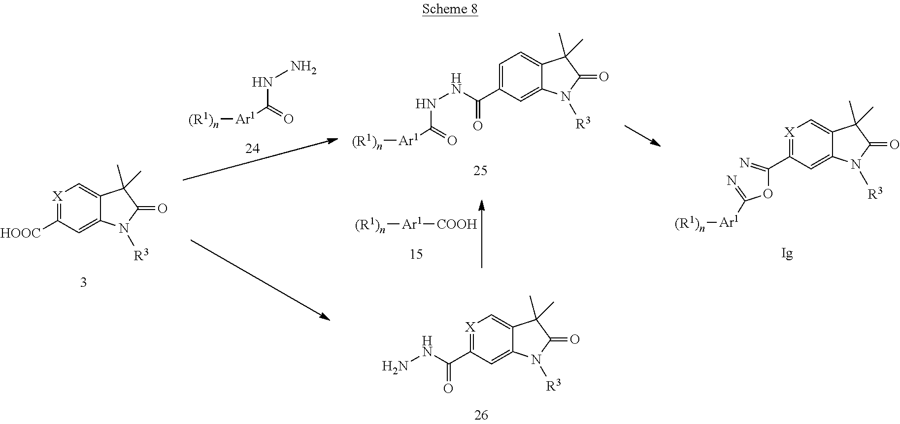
[(R1)n][Ar1]C(=O)NN.[X]1=C([HOOC])C=C2C(=C1)C(C)(C)C(=O)N2[R3].[Ar1]([(R1)n])[COOH].[X]1=C(C(=O)NN)C=C2C(=C1)C(C)(C)C(=O)N2[R3].[X]1=C(C(OC(=N)[Ar1][(R1)n])=N)C=C2C(=C1)C(C)(C)C(=O)N2[R3].C1=C(C(=O)NNC(=O)[Ar1][(R1)n])C=C2C(=C1)C(C)(C)C(=O)N2[R3]
